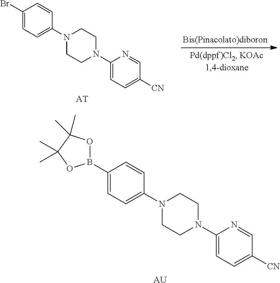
C1(Br)=CC=C(N2CCN(C3=CC=C([CN])C=N3)CC2)C=C1.[AT].C1(B2OC(C)(C)C(C)(C)O2)=CC=C(N2CCN(C3=CC=C([CN])C=N3)CC2)C=C1.[AU]
